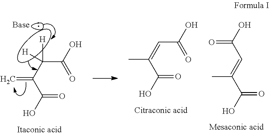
C(=C(C(=O)O)C)C(=O)O.O=C(C=C(C(O)=O)C)O.C(O)(=O)C(C(C(O)=O)=C)([H])[H]
